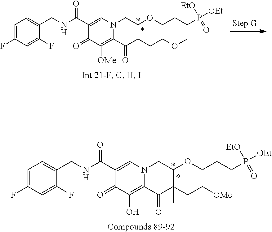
C1=C(F)C(CNC(C2=CN3C(=C(O)C2=O)C(=O)C(CC[OMe])(C)C(OCCCP([OEt])([EtO])=O)C3)=O)=CC=C1F.C1=C(F)C(CNC(C2=CN3C(=C([OMe])C2=O)C(=O)C(CCOC)(C)C(OCCCP([OEt])([EtO])=O)C3)=O)=CC=C1F
